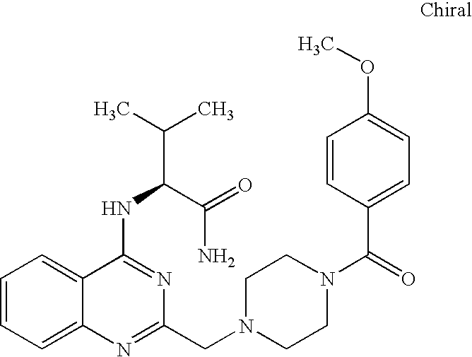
C1=CC=C2C(=C1)C(NC(C(C)C)C(=O)N)=NC(CN1CCN(C(C3=CC=C(OC)C=C3)=O)CC1)=N2
